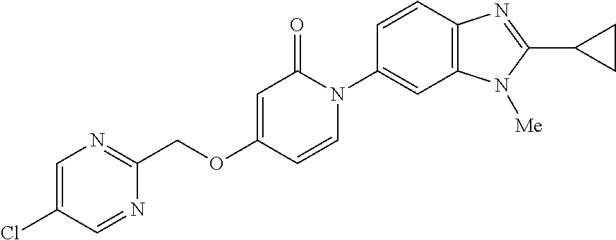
C(OC1=CC(=O)N(C2=CC3=C(C=C2)N=C(C2CC2)N3[Me])C=C1)C1=NC=C(Cl)C=N1
